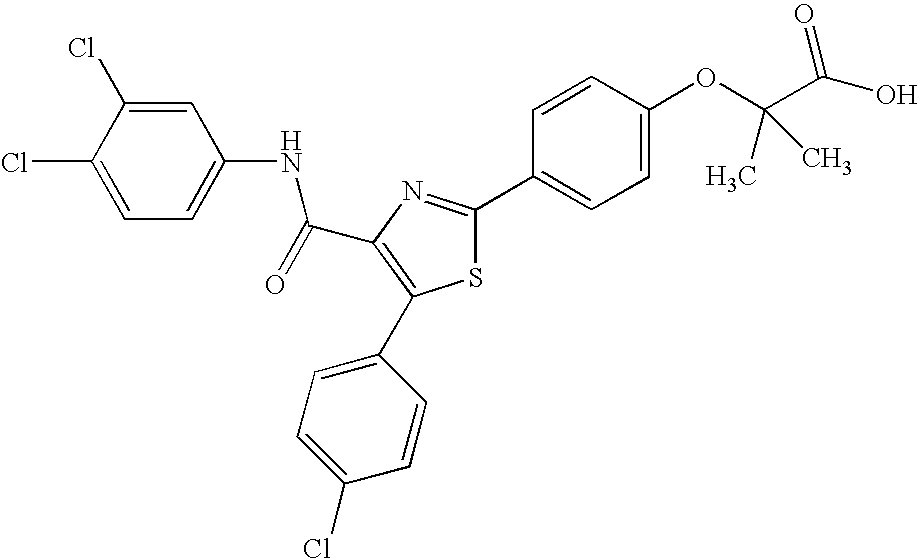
C(C1=C(C2=CC=C(Cl)C=C2)SC(C2=CC=C(OC(C(O)=O)(C)C)C=C2)=N1)(NC1=CC=C(Cl)C(Cl)=C1)=O
